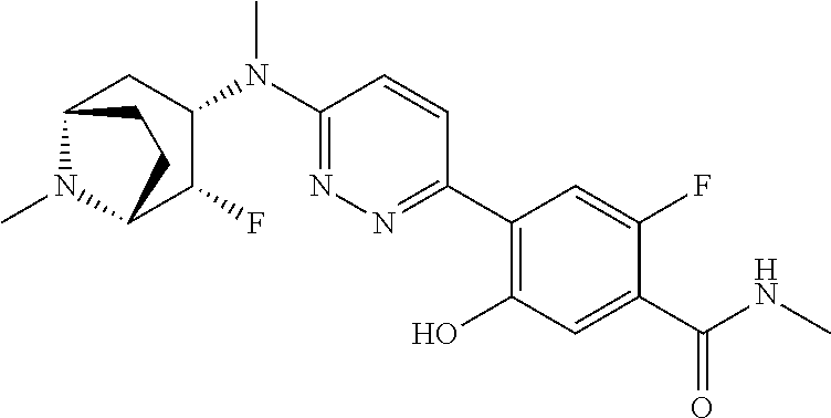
C1(N(C2=NN=C(C3=C(O)C=C(C(=O)NC)C(F)=C3)C=C2)C)CC2N(C)C(C1F)CC2
